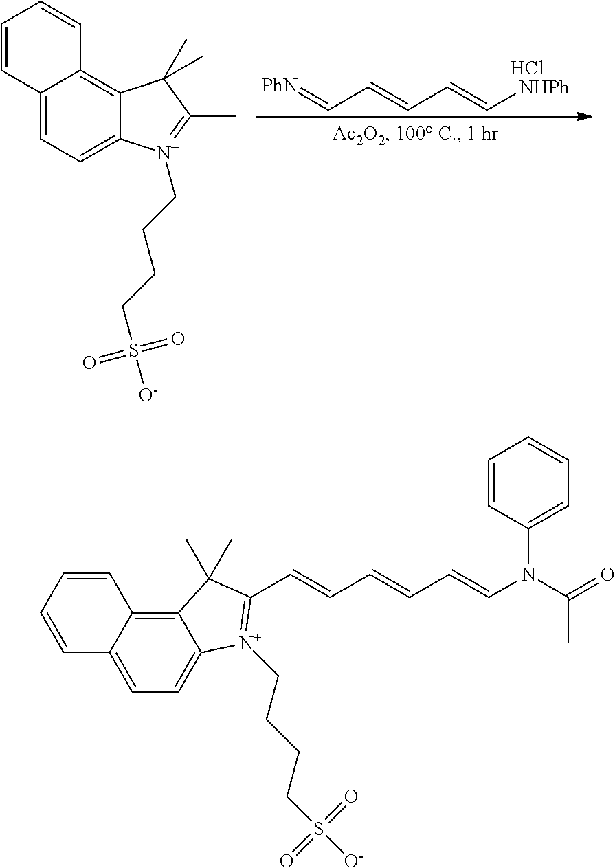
[PhN]=CC=CC=C[NHPh].Cl.C12=CC=C3C(=C1C=CC=C2)C(C)(C)C(C)=[N+]3CCCCS([O-])(=O)=O.C12=C3C(=CC=C1[N+](CCCCS([O-])(=O)=O)=C(C=CC=CC=CN(C(=O)C)C1=CC=CC=C1)C2(C)C)C=CC=C3
